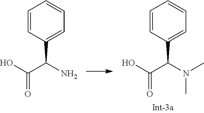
OC(C(N)C1=CC=CC=C1)=O.OC(C(N(C)C)C1=CC=CC=C1)=O
